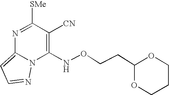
C1(NOCCC2OCCCO2)=C([CN])C([SMe])=NC2=CC=NN12
